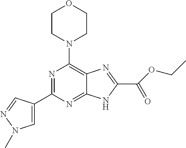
N1=C(C2=CN(C)N=C2)N=C2C(=C1N1CCOCC1)N=C(C(OCC)=O)N2
